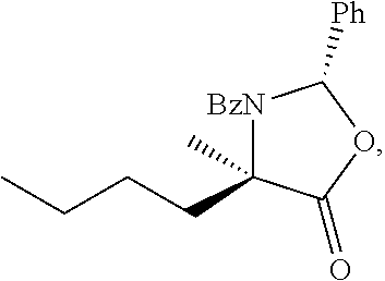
[BzN]1C(CCCC)(C)C(=O)OC1[Ph]
